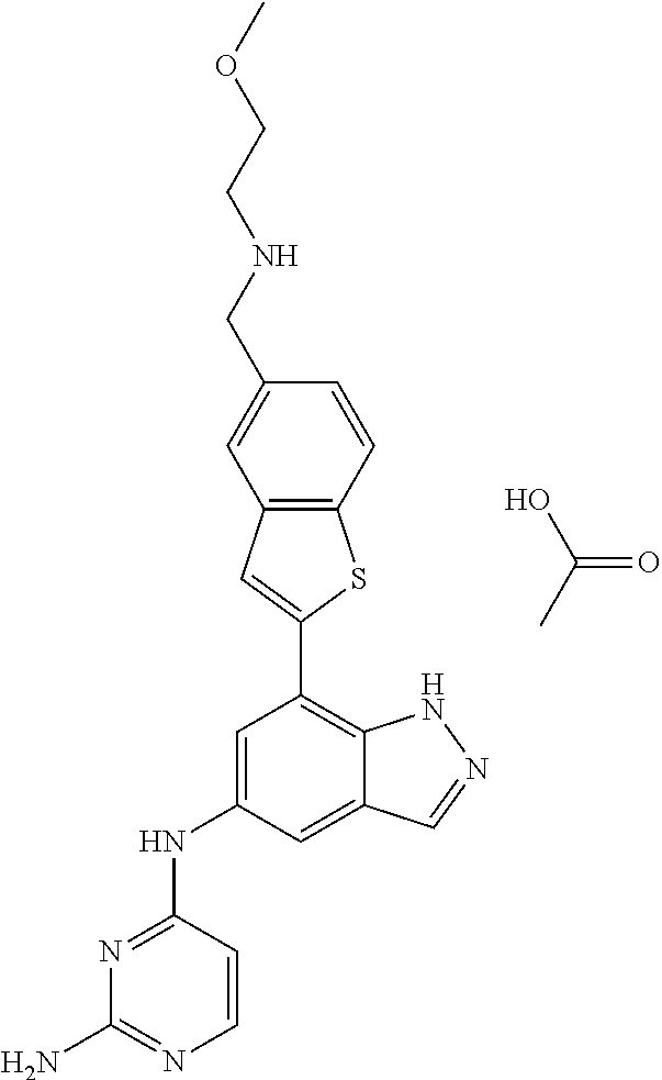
C1=C(NC2=NC(N)=NC=C2)C=C2C(=C1C1=CC3=C(S1)C=CC(CNCCOC)=C3)NN=C2.OC(C)=O
